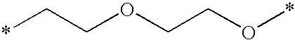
*CCOCCO*
